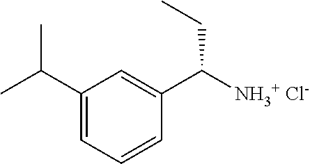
C1(C(C)C)=CC=CC(C([NH3+ Cl-])CC)=C1
